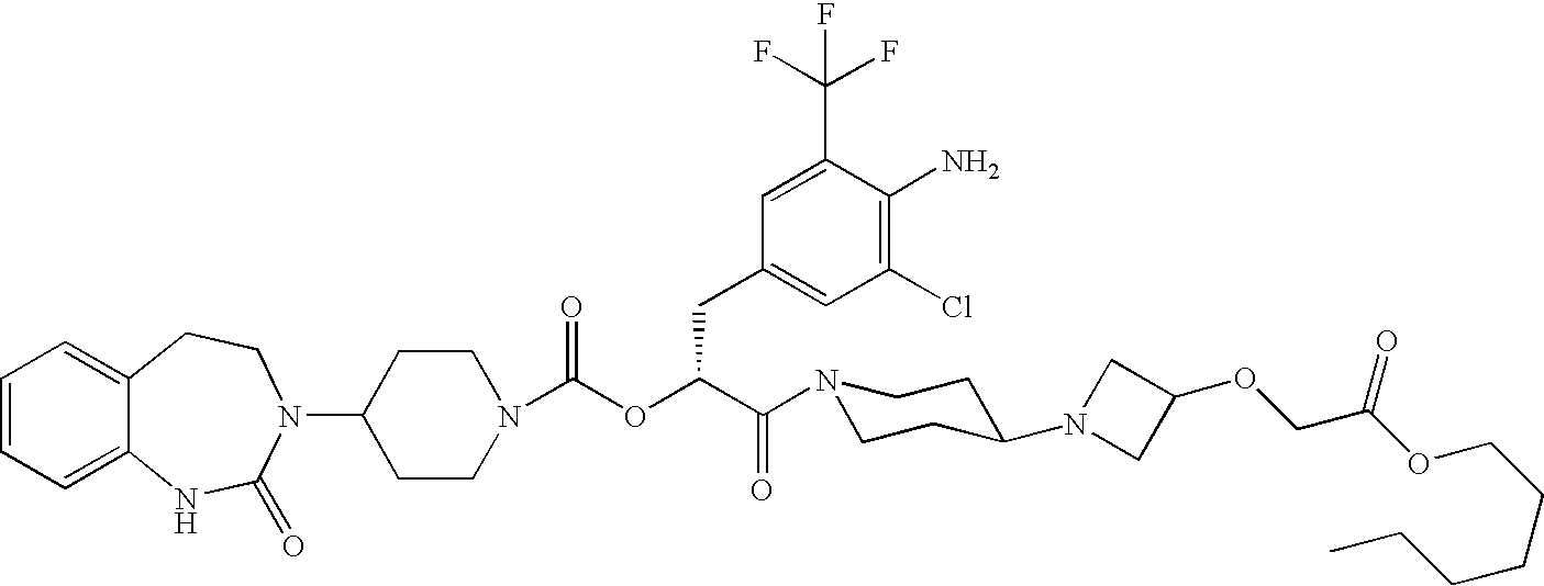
C1(N2C(=O)NC3=CC=CC=C3CC2)CCN(C(OC(C(=O)N2CCC(N3CC(OCC(OCCCCCC)=O)C3)CC2)CC2=CC(Cl)=C(N)C(C(F)(F)F)=C2)=O)CC1
